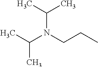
CC(N(CCC)C(C)C)C
